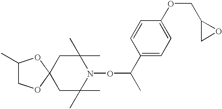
C1C(C)(C)N(OC(C)C2=CC=C(OCC3CO3)C=C2)C(C)(C)CC12OCC(C)O2
